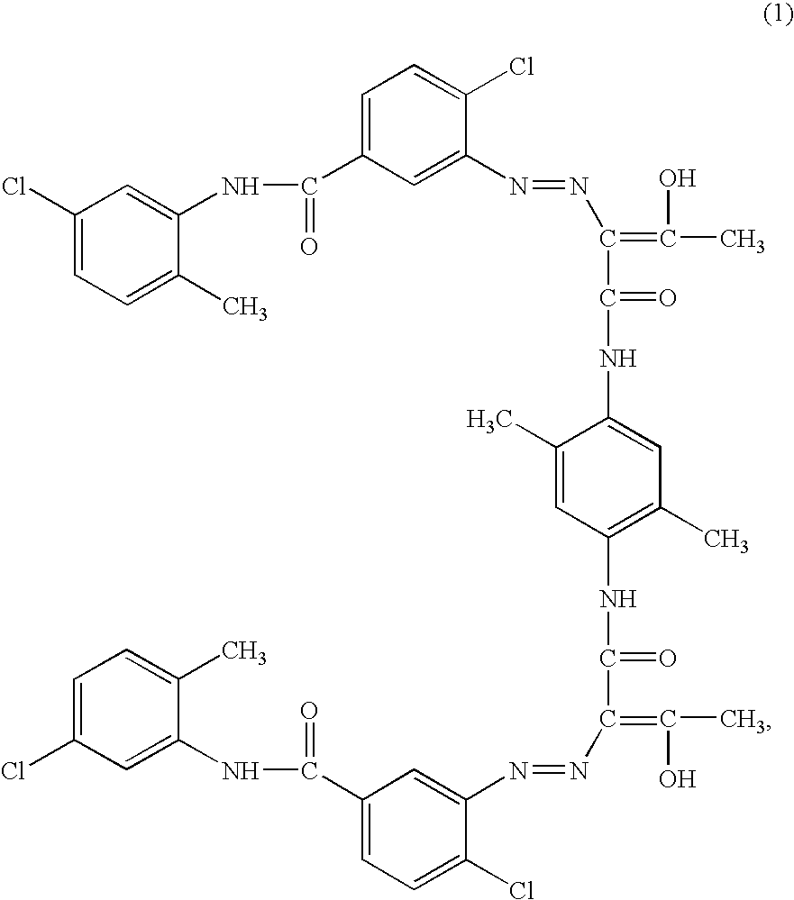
C1=C(Cl)C=C(NC(C2=CC=C(Cl)C(N=NC(C(NC3=C(C)C=C(NC(C(=C(C)O)N=NC4=CC(C(NC5=CC(Cl)=CC=C5C)=O)=CC=C4Cl)=O)C(C)=C3)=O)=C(C)O)=C2)=O)C(C)=C1
